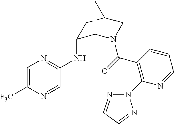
C1(NC2=NC=C([F3C])N=C2)C2N(C(=O)C3=C(N4N=CC=N4)N=CC=C3)CC(C1)C2
